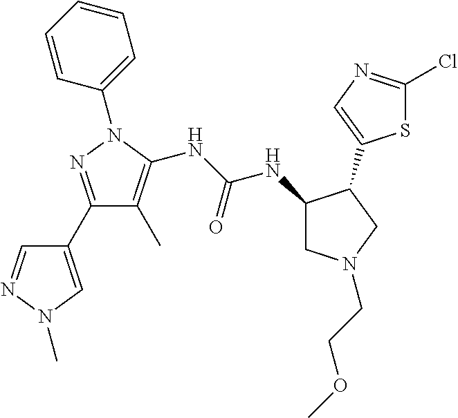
C1(C2=CN(C)N=C2)=NN(C2=CC=CC=C2)C(NC(NC2CN(CCOC)CC2C2=CN=C(Cl)S2)=O)=C1C
